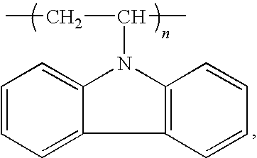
C12=C(N(C(C)CC)C3=CC=CC=C13)C=CC=C2
